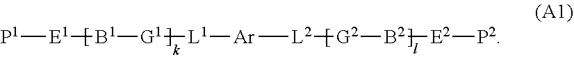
[P1][E1][B1][G1][L1][Ar][L2][G2][B2][E2][P2]
